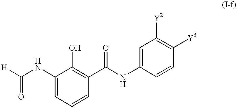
C1(NC([H])=O)=CC=CC(C(NC2=CC([Y2])=C([Y3])C=C2)=O)=C1O
